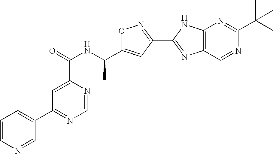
O1C(C(NC(=O)C2=CC(C3=CC=CN=C3)=NC=N2)C)=CC(C2=NC3=C(N2)N=C(C(C)(C)C)N=C3)=N1
